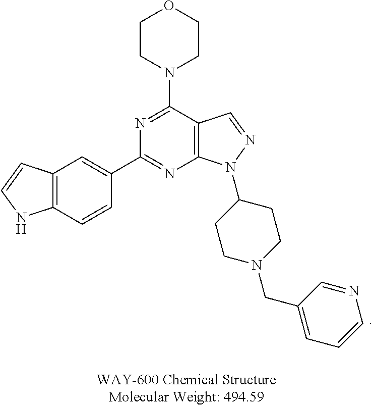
C12=C(C=CC(C3=NC4=C(C(N5CCOCC5)=N3)C=NN4C3CCN(CC4=CC=CN=C4)CC3)=C1)NC=C2
